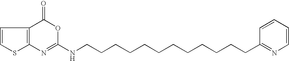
C12=C(C(=O)OC(NCCCCCCCCCCCCC3=NC=CC=C3)=N1)C=CS2
